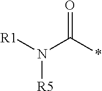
N(C(*)=O)([R1])[R5]
